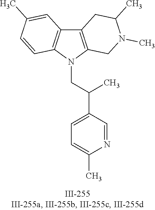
N1(CC(C2=CC=C(C)N=C2)C)C2=C(C3=C1C=CC(C)=C3)CC(C)N(C)C2
